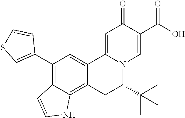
C12=CC(C3=CSC=C3)=C3C(=C1CC(C(C)(C)C)N1C2=CC(=O)C(C(O)=O)=C1)NC=C3
